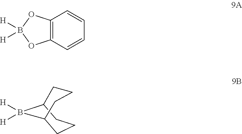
C12=C(C=CC=C1)OB([H])([H])O2.C12CCCC(CCC1)B2([H])[H]
